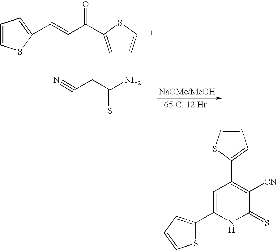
C1=C(C(C=CC2=CC=CS2)=O)SC=C1.C(CC(N)=S)#N.C1=C(C2=CC=CS2)NC(=S)C([CN])=C1C1=CC=CS1
